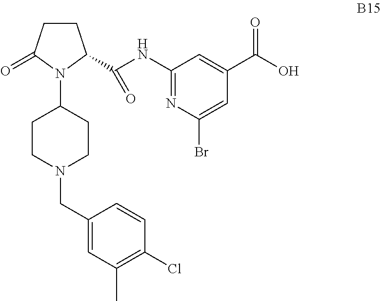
C1CC(=O)N(C2CCN(CC3=CC(C)=C(Cl)C=C3)CC2)C1C(NC1=NC(Br)=CC(C(O)=O)=C1)=O
